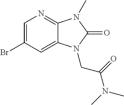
C1=C(Br)C=C2C(=N1)N(C)C(=O)N2CC(N(C)C)=O
